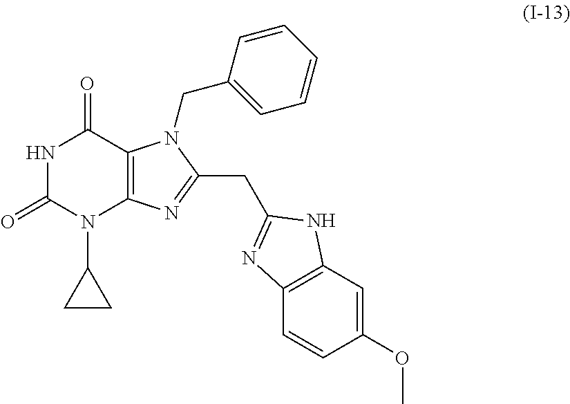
N1C(=O)N(C2CC2)C2=C(C1=O)N(CC1=CC=CC=C1)C(CC1=NC3=C(C=C(OC)C=C3)N1)=N2
